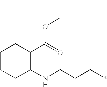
C1CCC(NCCC*)C(C(=O)OCC)C1
